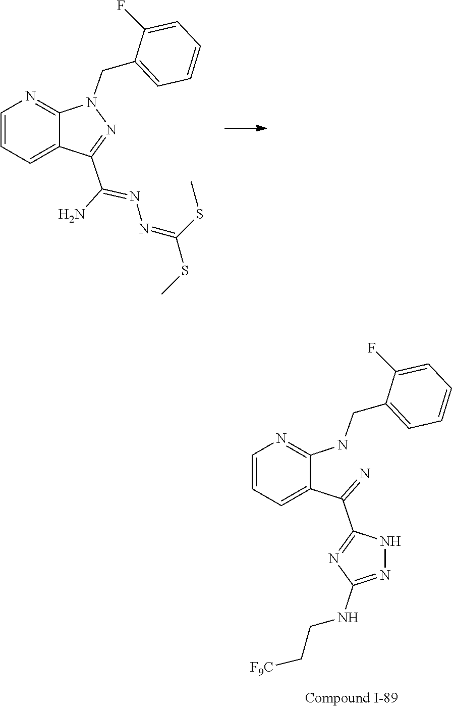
C1(F)=CC=CC=C1CN1C2=NC=CC=C2C(C(N)=NN=C(SC)SC)=N1.C1(CNC2=NC=CC=C2C(C2=NC(NCC[F9C])=NN2)=N)=CC=CC=C1F
